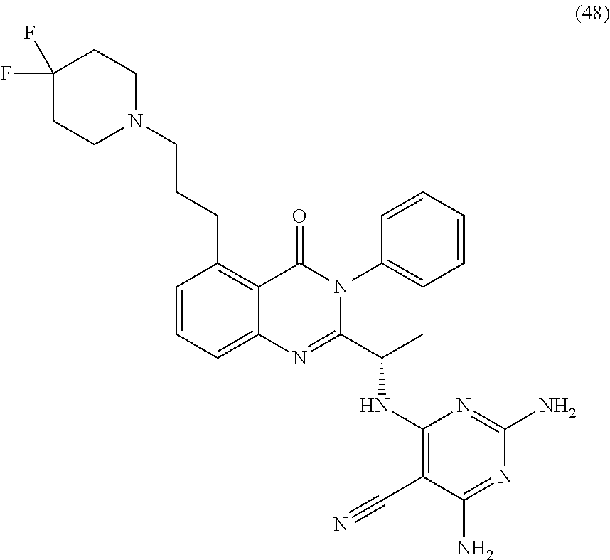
C1(F)(F)CCN(CCCC2=C3C(=CC=C2)N=C(C(C)NC2=C(C#N)C(N)=NC(N)=N2)N(C2=CC=CC=C2)C3=O)CC1
